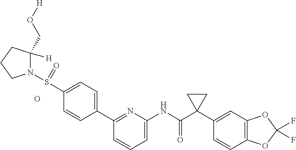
C1(C2=CC=C(S(=O)N3C(CO[H])([H])CCC3)C=C2)=NC(NC(C2(C3=CC4=C(C=C3)OC(F)(F)O4)CC2)=O)=CC=C1.O
